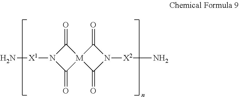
C1(=O)N([X1]N)C(=O)[M]12C(=O)N([X2]N)C2=O
